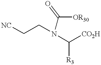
[NC]CCN(C([R3])[CO2H])C([OR30])=O
